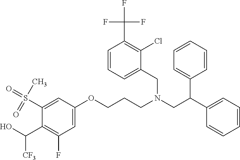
C1=CC=CC(C(C2=CC=CC=C2)CN(CC2=CC=CC(C(F)(F)F)=C2Cl)CCCOC2=CC(F)=C(C(O)[CF3])C(S(=O)(C)=O)=C2)=C1
